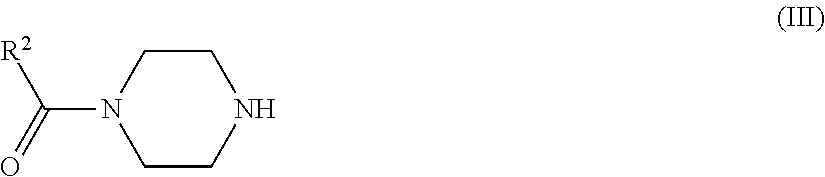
C1CN(C(=O)[R2])CCN1
